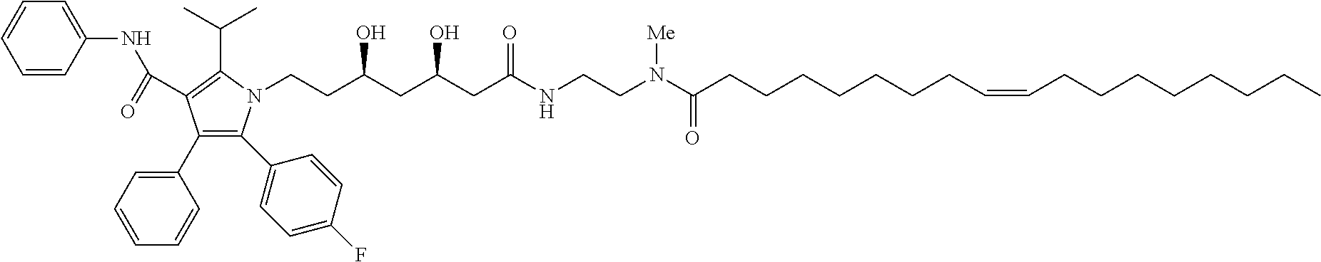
C1=CC(NC(=O)C2=C(C(C)C)N(CCC(CC(CC(NCCN(C(CCCCCCCC=CCCCCCCCC)=O)[Me])=O)O)O)C(C3=CC=C(F)C=C3)=C2C2=CC=CC=C2)=CC=C1
